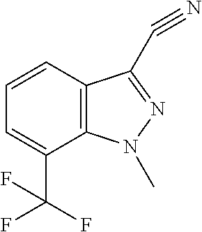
C12=C(C=CC=C1C(F)(F)F)C(C#N)=NN2C
